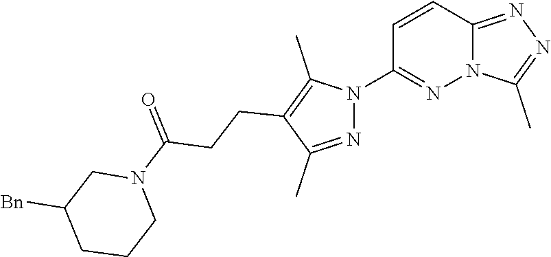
C12=NN=C(C)N1N=C(N1N=C(C)C(CCC(N3CC([Bn])CCC3)=O)=C1C)C=C2
